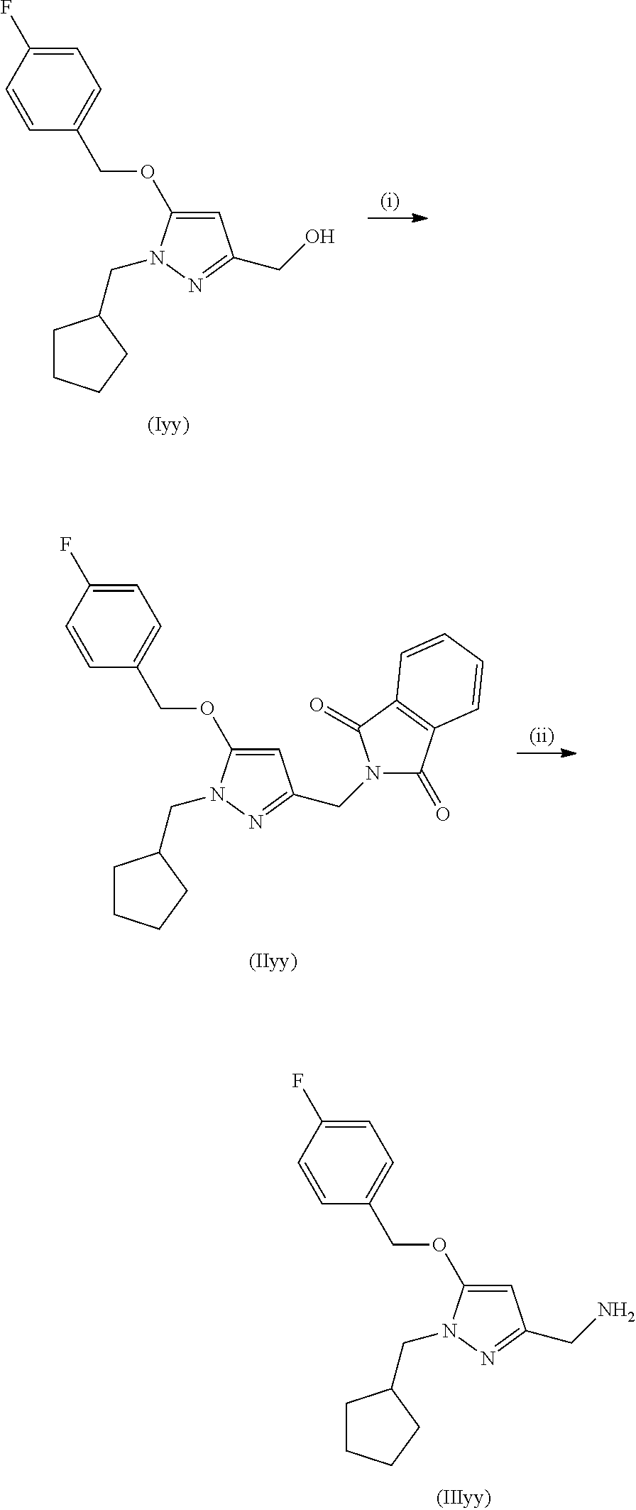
C1=CC(COC2=CC(CO)=NN2CC2CCCC2)=CC=C1F.C1=CC(COC2=CC(CN3C(=O)C4=C(C3=O)C=CC=C4)=NN2CC2CCCC2)=CC=C1F.C1=CC(COC2=CC(CN)=NN2CC2CCCC2)=CC=C1F
